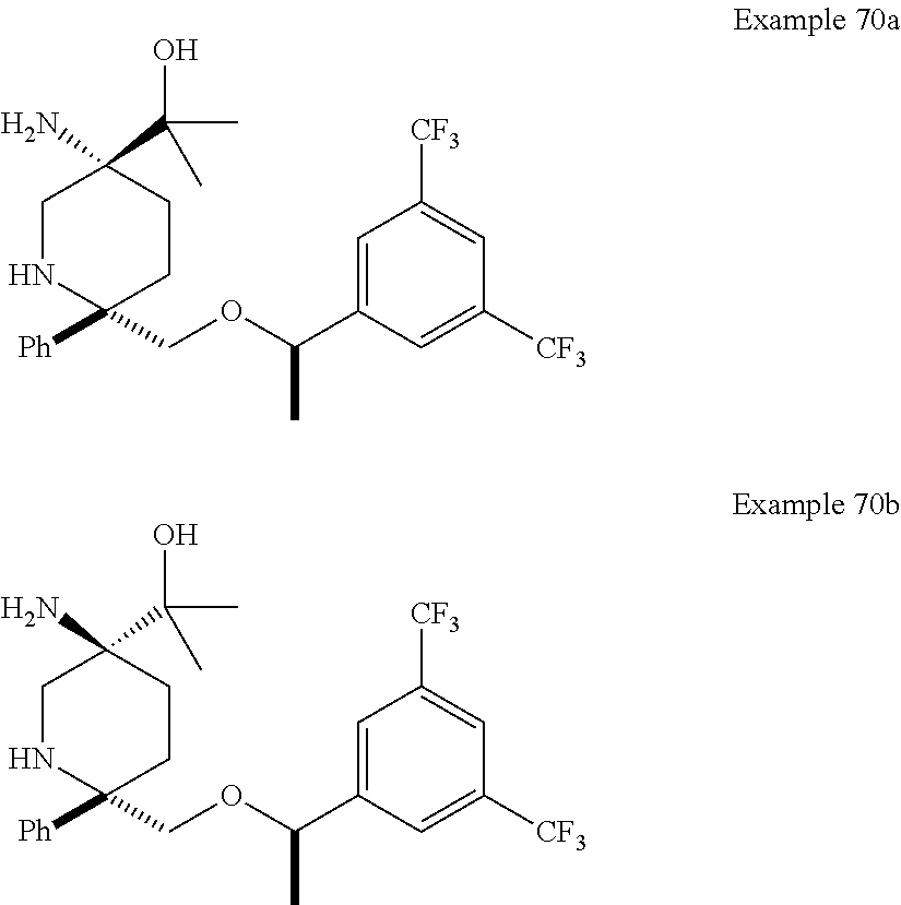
C1NC([Ph])(COC(C2=CC([CF3])=CC([CF3])=C2)C)CCC1(C(O)(C)C)N.C1NC([Ph])(COC(C2=CC([CF3])=CC([CF3])=C2)C)CCC1(C(O)(C)C)N
